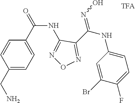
C(NC1=NON=C1C(NC1=CC=C(F)C(Br)=C1)=NO)(=O)C1=CC=C(CN)C=C1
